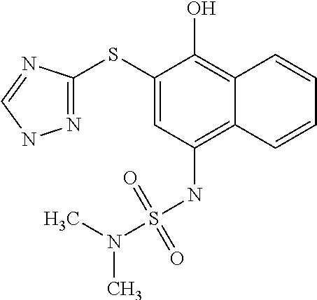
C1(SC2=NNC=N2)=CC(NS(N(C)C)(=O)=O)=C2C(=C1O)C=CC=C2
